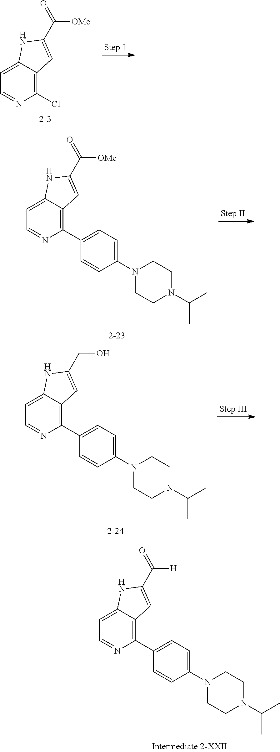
C12=CC=NC(Cl)=C1C=C(C(=O)[OMe])N2.C12=CC=NC(C3=CC=C(N4CCN(C(C)C)CC4)C=C3)=C1C=C(C(=O)[OMe])N2.C12=CC=NC(C3=CC=C(N4CCN(C(C)C)CC4)C=C3)=C1C=C(C([H])=O)N2.C12=CC=NC(C3=CC=C(N4CCN(C(C)C)CC4)C=C3)=C1C=C(CO)N2
